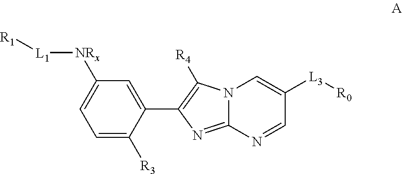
C1([NRx][L1][R1])=CC=C([R3])C(C2=C([R4])N3C(=N2)N=CC([L3][R0])=C3)=C1
